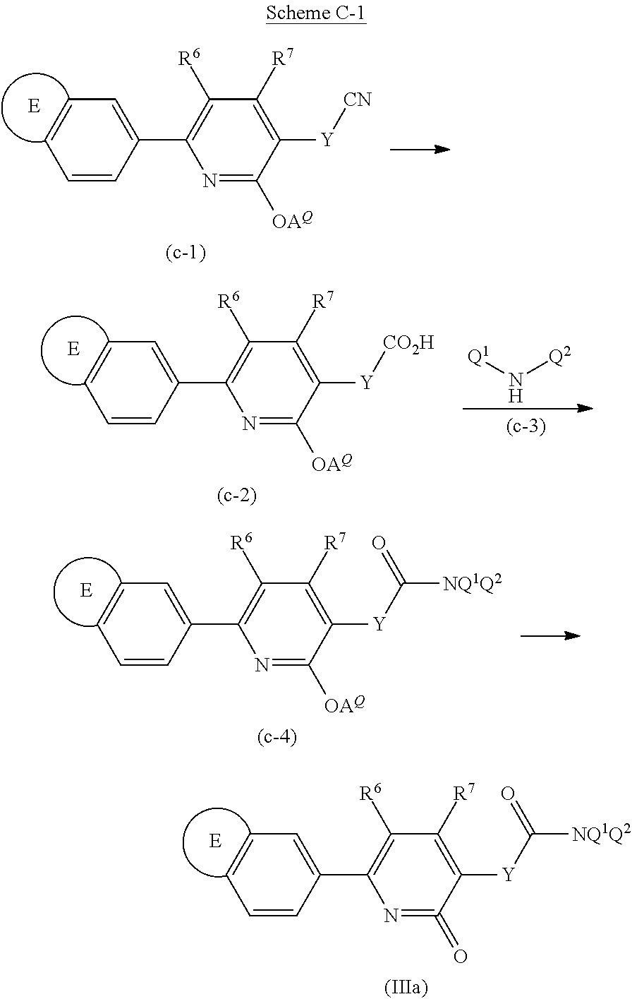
C1=CC(C2=C([R6])C([R7])=C([Y][CN])C([OAQ])=N2)=CC=C1.[E].C1=CC(C2=C([R6])C([R7])=C([Y][CO2H])C([OAQ])=N2)=CC=C1.[E].N([Q2])[Q1].C1=CC(C2=C([R6])C([R7])=C([Y]C([NQ1Q2])=O)C([OAQ])=N2)=CC=C1.[E].C1=CC(C2=C([R6])C([R7])=C([Y]C([NQ1Q2])=O)C(=O)=N2)=CC=C1.[E]
